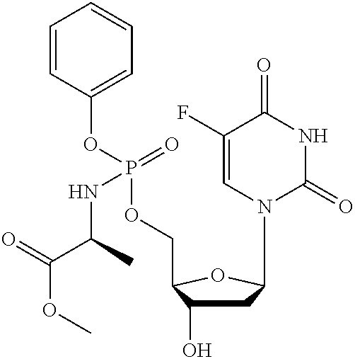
C1=CC(OP(OCC2C(O)CC(N3C(=O)NC(=O)C(F)=C3)O2)(=O)NC(C(=O)OC)C)=CC=C1
